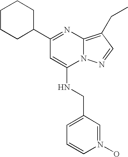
C1CCC(C2=NC3=C(CC)C=NN3C(NCC3=CC=CN(O)=C3)=C2)CC1
